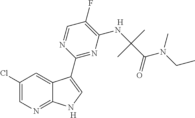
C1(Cl)=CN=C2C(=C1)C(C1=NC(NC(C(=O)N(CC)C)(C)C)=C(F)C=N1)=CN2.[H].[H]
